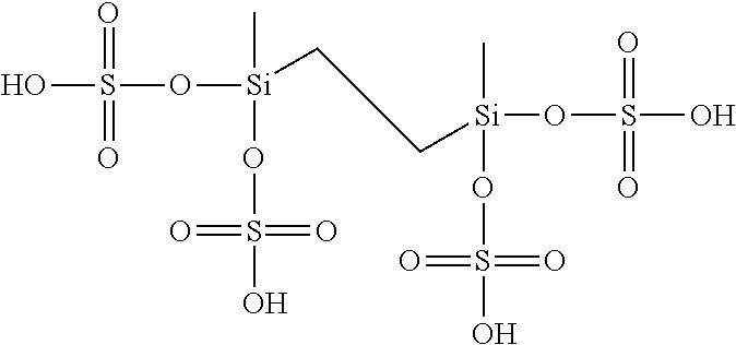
OS(=O)(=O)O[Si](C)(OS(=O)(=O)O)CCC[Si](C)(OS(=O)(=O)O)OS(O)(=O)=O
